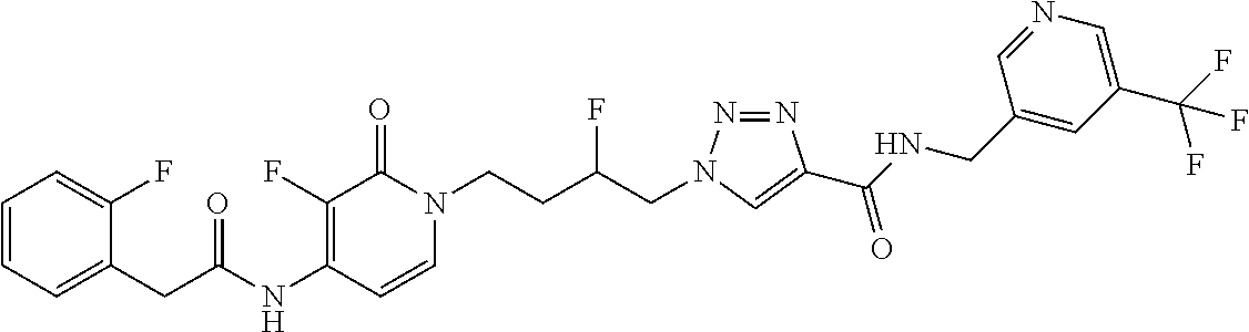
N(C1=C(F)C(=O)N(CCC(CN2N=NC(C(NCC3=CC(C(F)(F)F)=CN=C3)=O)=C2)F)C=C1)C(=O)CC1=CC=CC=C1F
